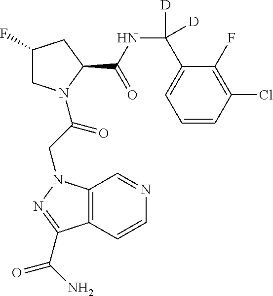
C1(F)CN(C(CN2C3=C(C=CN=C3)C(C(N)=O)=N2)=O)C(C(NC(C2=CC=CC(Cl)=C2F)([D])[D])=O)C1
